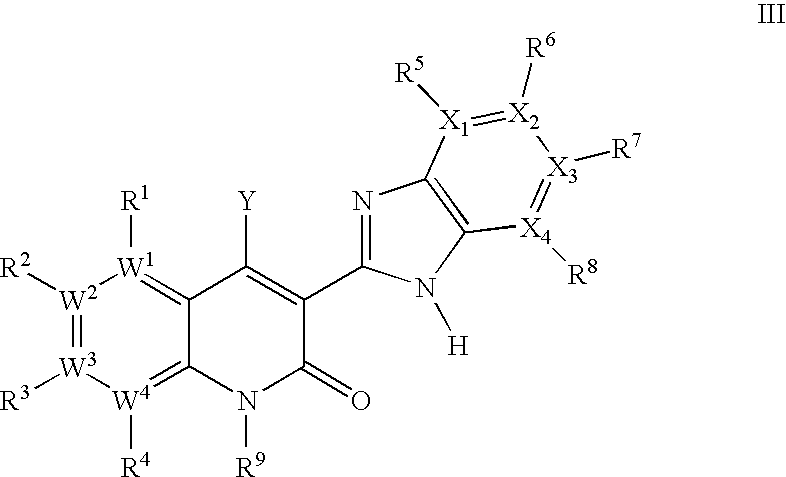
N1=C(C2=C([Y])C3=[W1]([R1])[W2]([R2])=[W3]([R3])[W4]([R4])=C3N([R9])C2=O)N([H])C2=C1[X1]([R5])=[X2]([R6])[X3]([R7])=[X4]2[R8]
